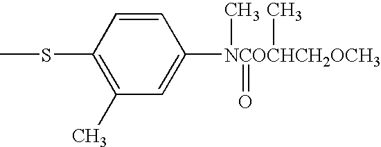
C1=CC(SC)=C(C)C=C1[NCOCHCH2OCH3](=O)(C)C
